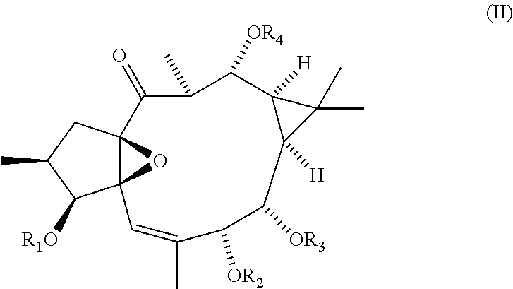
C123C(CC(C)C1[R1O])(O2)C(=O)C(C)C([OR4])C1([H])C([H])(C1(C)C)C([OR3])C([OR2])C(C)=C3
